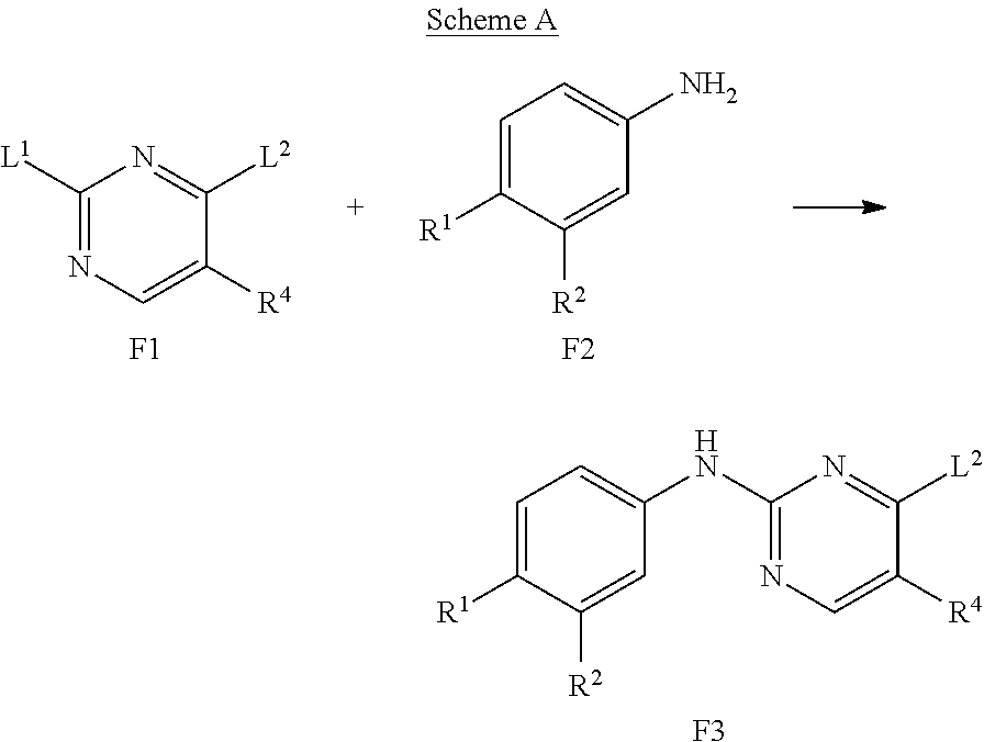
C1=C([R1])C([R2])=CC(N)=C1.[F2].C1([L1])=NC=C([R4])C([L2])=N1.[F1].C1=C([R1])C([R2])=CC(NC2=NC=C([R4])C([L2])=N2)=C1.[F3]
